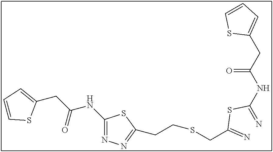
C1(NC(CC2=CC=CS2)=O)=NN=C(CCSCC(=N)SC(=N)NC(CC2=CC=CS2)=O)S1
